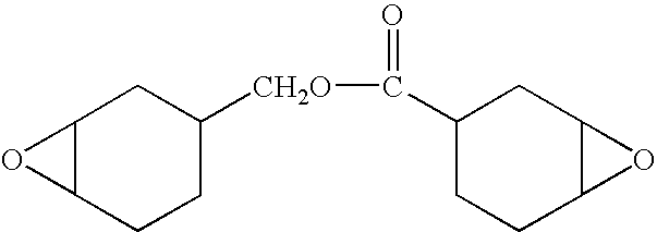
C12C(CCC([CH2O]C(=O)C3CCC4C(C3)O4)C1)O2
